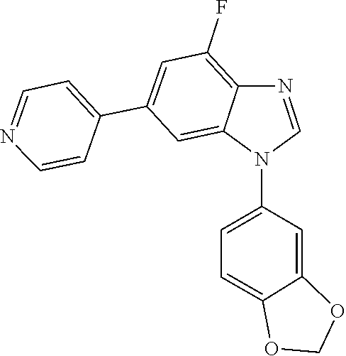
C1(F)=C2C(=CC(C3=CC=NC=C3)=C1)N(C1=CC=C3C(=C1)OCO3)C=N2
